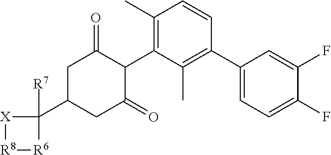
[X]1[R8][R6]C1(C1CC(=O)C(C2=C(C)C=CC(C3=CC=C(F)C(F)=C3)=C2C)C(=O)C1)[R7]
